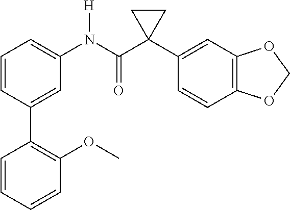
C1=C(C2=C(OC)C=CC=C2)C=CC=C1N(C(C1(C2=CC3=C(C=C2)OCO3)CC1)=O)[H]
